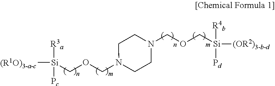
[(R1O)3-a-c][Si](COCN1CCN(COC[Si]([(OR2)3-b-d])([R4b])[Pd])CC1)([R3a])[Pc]
